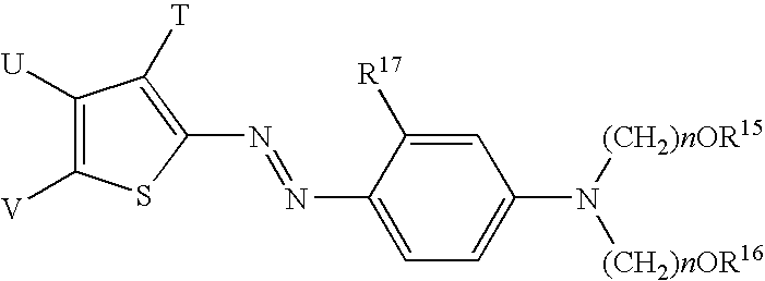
C1([U])=C([V])SC(N=NC2=CC=C(N([(CH2)nOR15])[(CH2)nOR16])C=C2[R17])=C1[T]
